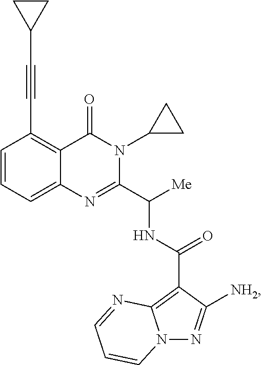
C12=CC=CC(C#CC3CC3)=C1C(=O)N(C1CC1)C(C([Me])NC(C1=C3N(N=C1[NH2])C=CC=N3)=O)=N2
